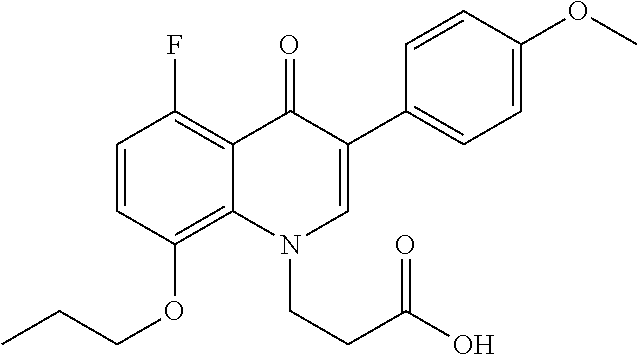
C1=C(OC)C=CC(C2=CN(CCC(O)=O)C3=C(OCCC)C=CC(F)=C3C2=O)=C1
